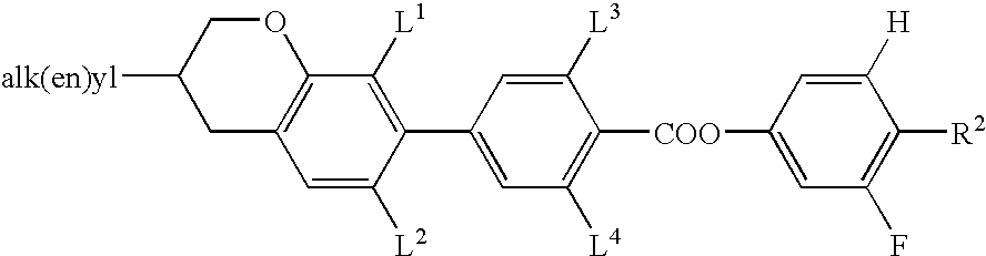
C1(C2=CC([L4])=C([COO]C3=CC(F)=C([R2])C([H])=C3)C([L3])=C2)=C([L1])C2=C(C=C1[L2])CC([alk(en)yl])CO2
